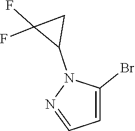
N1(C2C(F)(F)C2)N=CC=C1Br
